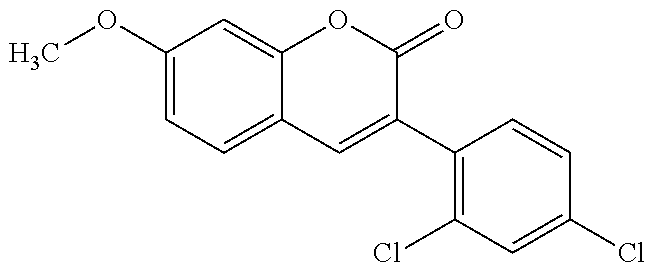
COC1=CC=C2C(=C1)OC(=O)C(C1=C(Cl)C=C(Cl)C=C1)=C2
